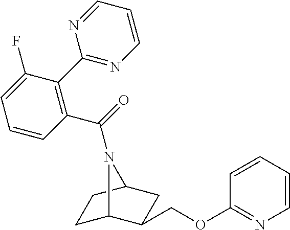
C1C2C(COC3=NC=CC=C3)CC(C1)N2C(=O)C1=C(C2=NC=CC=N2)C(F)=CC=C1
